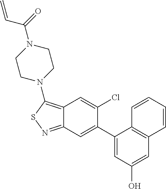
C12=C(N3CCN(C(=O)C=C)CC3)SN=C1C=C(C1=CC(O)=CC3=C1C=CC=C3)C(Cl)=C2
